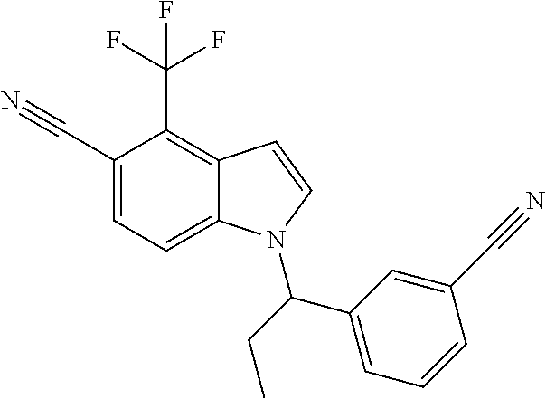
C1(C#N)=CC=C2C(=C1C(F)(F)F)C=CN2C(CC)C1=CC=CC(C#N)=C1
